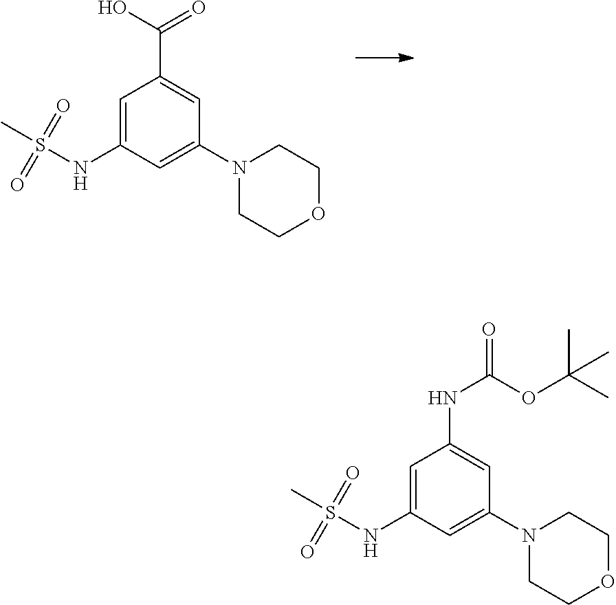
C1=C(NS(C)(=O)=O)C=C(N2CCOCC2)C=C1C(O)=O.C1=C(NS(C)(=O)=O)C=C(N2CCOCC2)C=C1NC(=O)OC(C)(C)C
